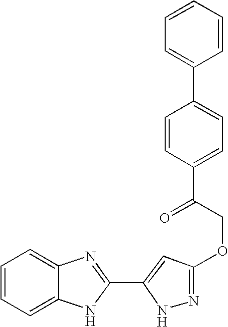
C1=C2C(=CC=C1)N=C(C1=CC(OCC(C3=CC=C(C4=CC=CC=C4)C=C3)=O)=NN1)N2
